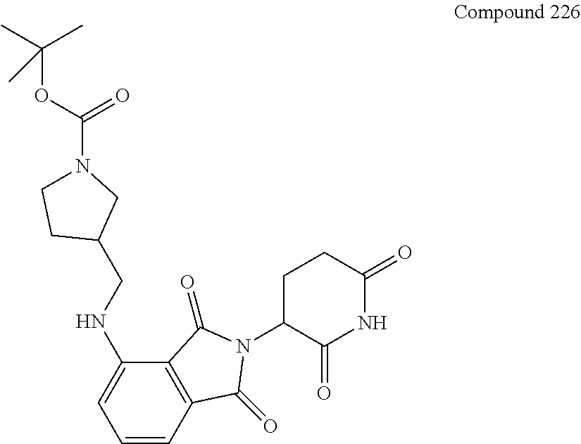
C1=CC2=C(C(NCC3CN(C(OC(C)(C)C)=O)CC3)=C1)C(=O)N(C1C(=O)NC(=O)CC1)C2=O
